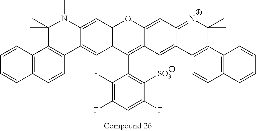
C1(F)=C(F)C=C(F)C([SO3])=C1C1=C2C(=CC3=[N+](C)C(C)(C)C4=C(C3=C2)C=CC2=C4C=CC=C2)OC2=C1C=C1C(=C2)N(C)C(C)(C)C2=C1C=CC1=C2C=CC=C1
